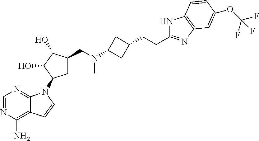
N1=CN=C2C(=C1N)C=CN2C1CC(CN(C2CC(CCC3=NC4=C(N3)C=CC(OC(F)(F)F)=C4)C2)C)C(O)C1O
